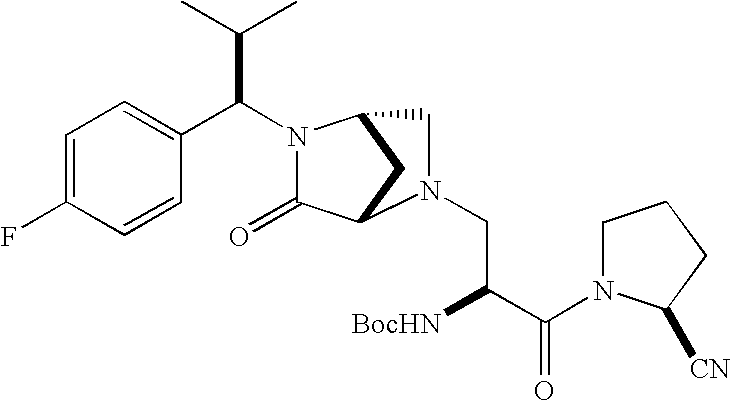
C1=C(F)C=CC(C(C(C)C)N2C(=O)C3CC2CN3CC([BocHN])C(=O)N2CCCC2[CN])=C1
